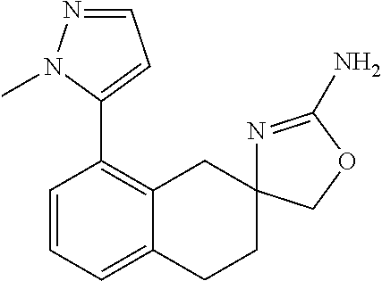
C1(C2=CC=NN2C)=C2C(=CC=C1)CCC1(C2)N=C(N)OC1
